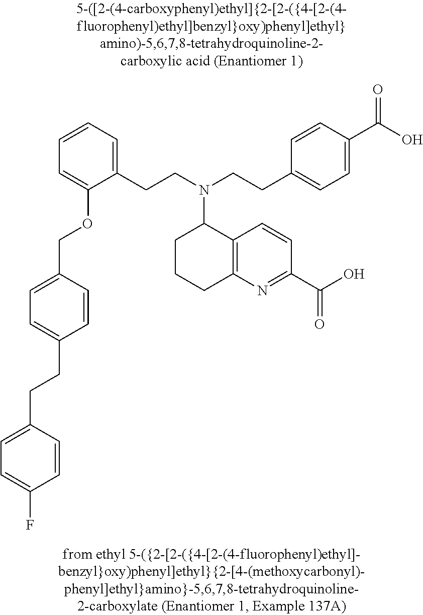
C(C1=CC=C(COC2=CC=CC=C2CCN(CCC2=CC=C(C(O)=O)C=C2)C2CCCC3=C2C=CC(C(=O)O)=N3)C=C1)CC1=CC=C(F)C=C1
